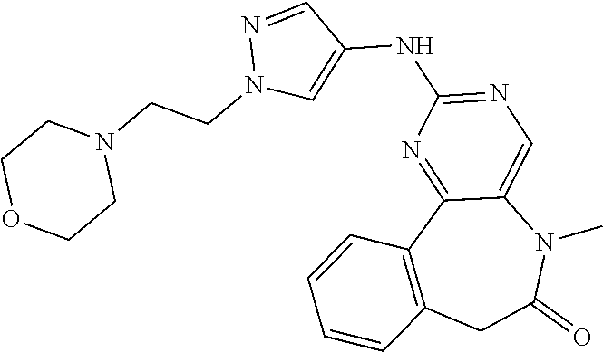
C12=CN=C(NC3=CN(CCN4CCOCC4)N=C3)N=C1C1=C(CC(=O)N2C)C=CC=C1
